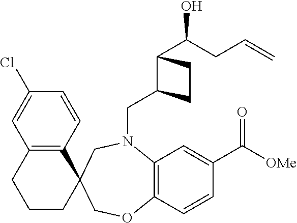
C(N1C2=C(C=CC(C(=O)[OMe])=C2)OCC2(C3=C(C=C(Cl)C=C3)CCC2)C1)C1C(C(O)CC=C)CC1
